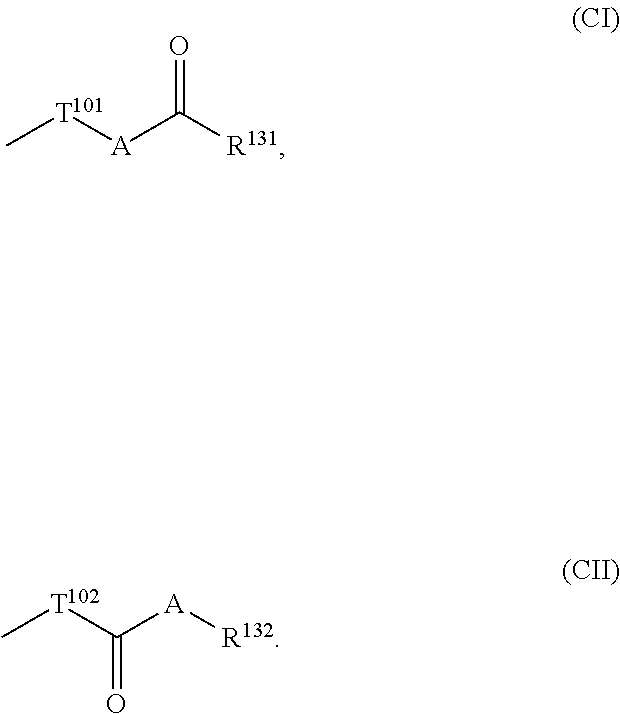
C[T101][A]C([R131])=O.C[T102]C([A][R132])=O
